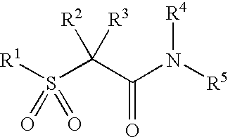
[R1]S(=O)(=O)C([R2])([R3])C(=O)N([R4])[R5]
